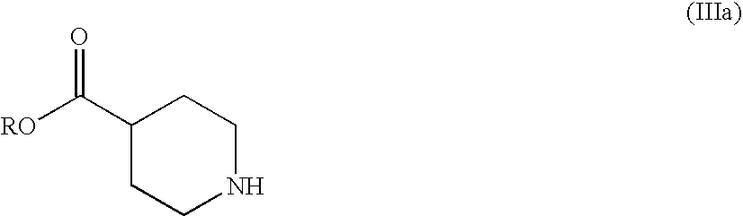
C1(C([RO])=O)CCNCC1
